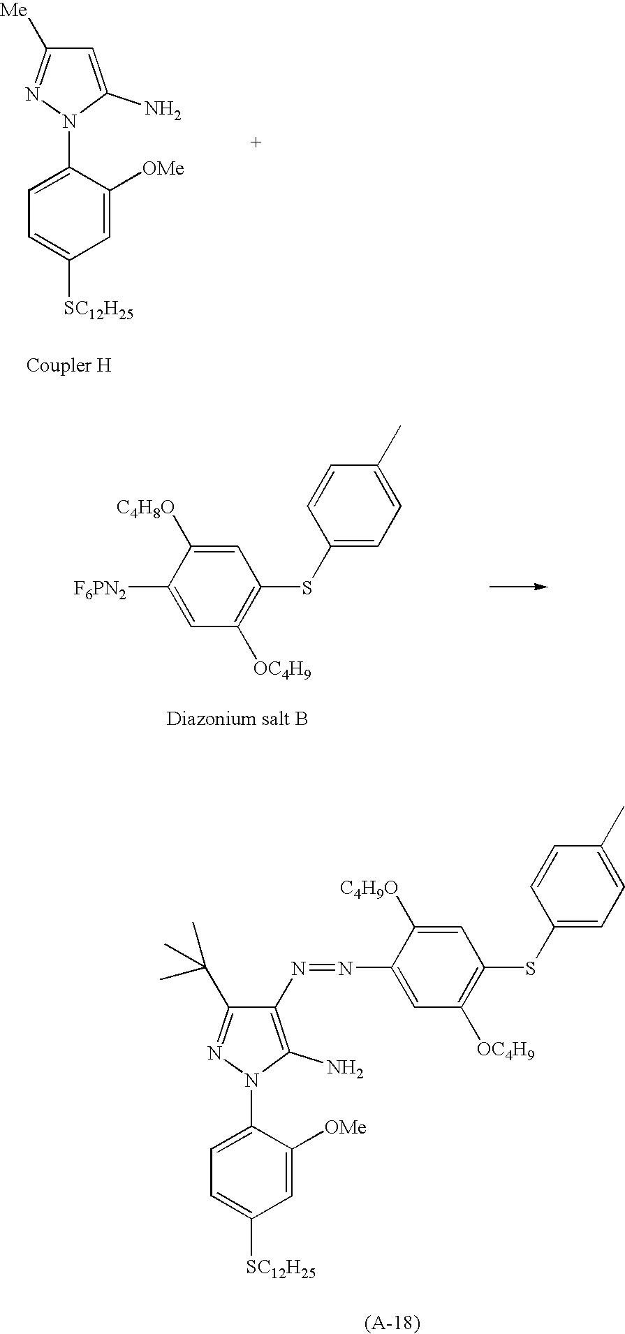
C1=C(N)N(C2=CC=C([SC12H25])C=C2[OMe])N=C1[Me].C1=C([C4H8O])C([F6PN2])=CC([OC4H9])=C1SC1=CC=C(C)C=C1.C1(N=NC2=CC([OC4H9])=C(SC3=CC=C(C)C=C3)C=C2[C4H9O])=C(N)N(C2=CC=C([SC12H25])C=C2[OMe])N=C1C(C)(C)C
